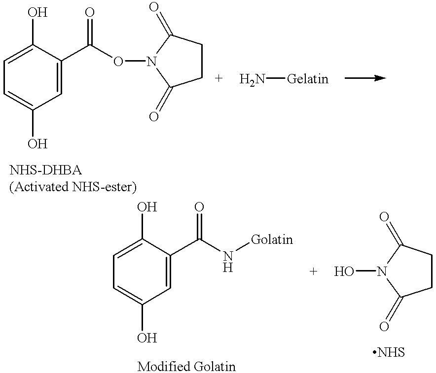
C1=C(C(ON2C(=O)CCC2=O)=O)C(O)=CC=C1O.N[Gelatin].C1=C(C(N[Golatin])=O)C(O)=CC=C1O.ON1C(=O)CCC1=O
